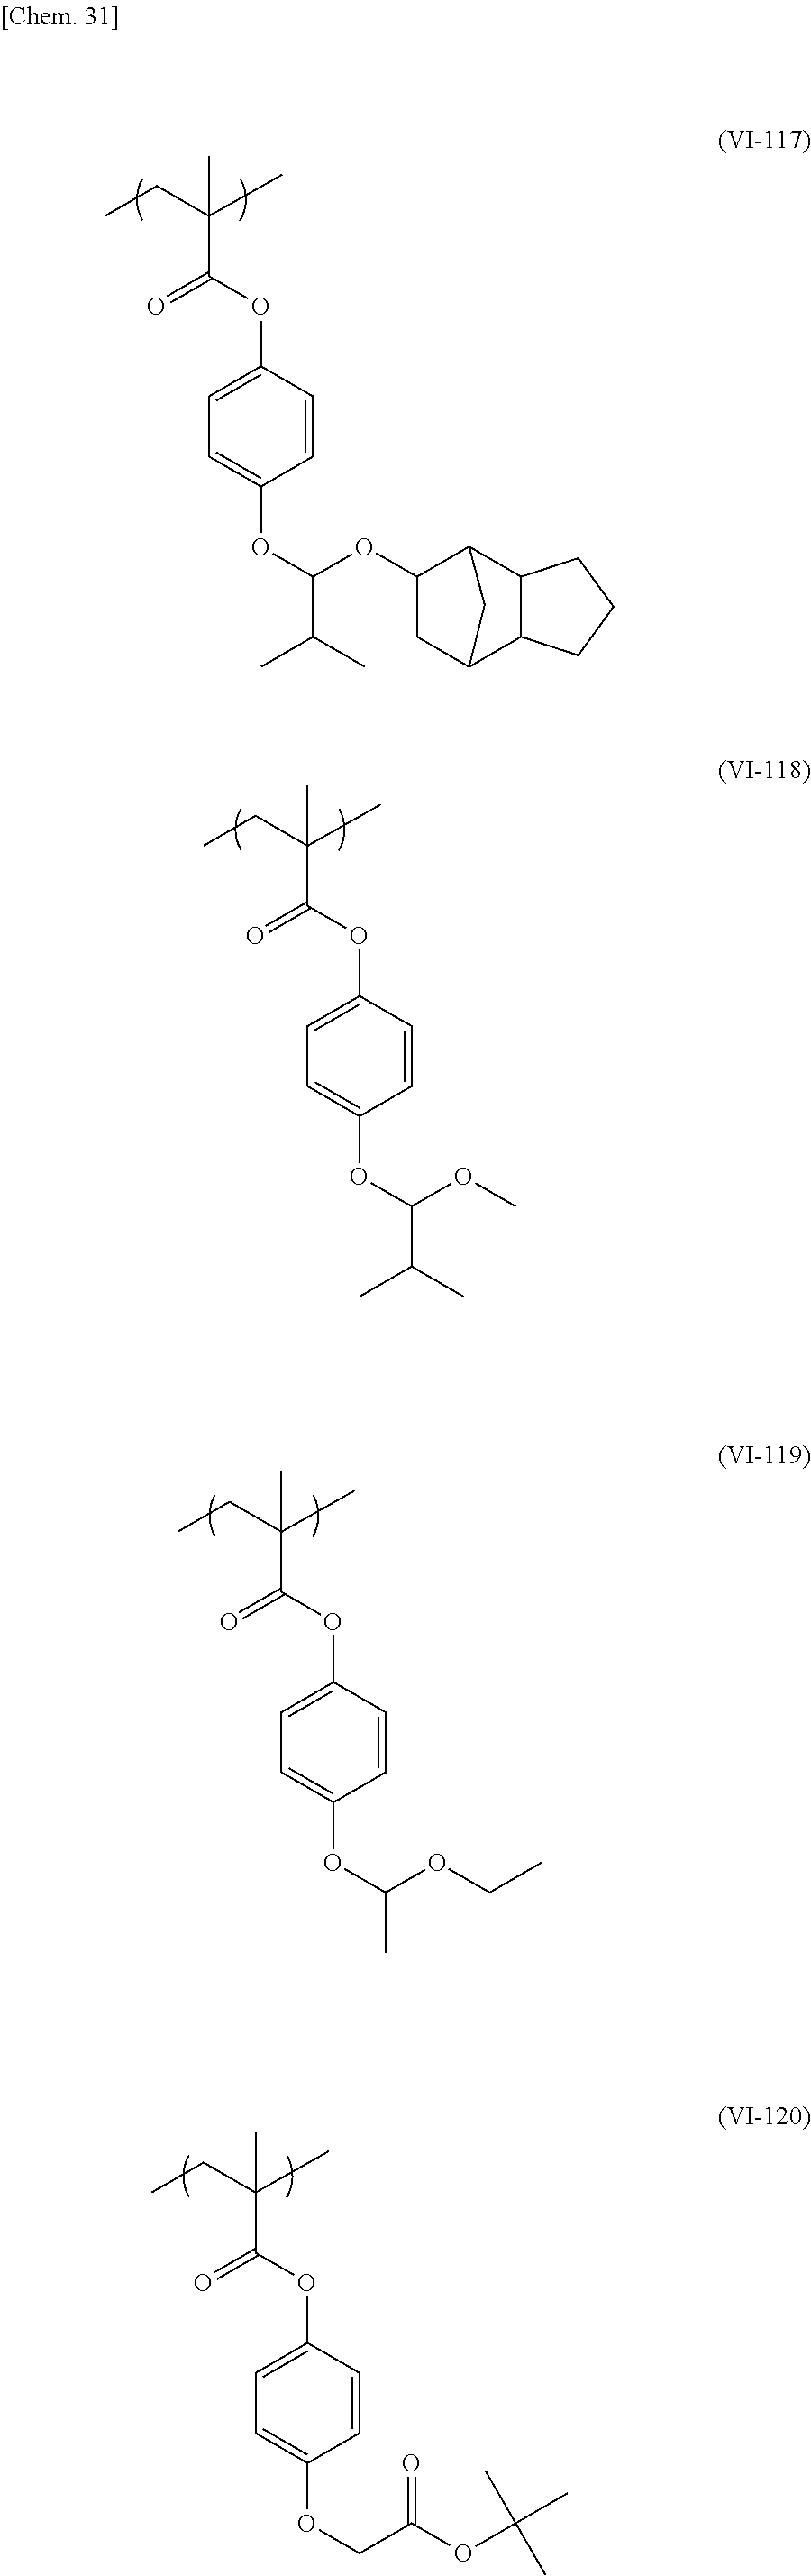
CCC(C)(C)C(OC1=CC=C(OC(OC2CC3C4C(C2C3)CCC4)C(C)C)C=C1)=O.CCC(C)(C)C(OC1=CC=C(OC(C(C)C)OC)C=C1)=O.CCC(C)(C)C(OC1=CC=C(OC(C)OCC)C=C1)=O.CCC(C)(C)C(OC1=CC=C(OCC(OC(C)(C)C)=O)C=C1)=O
